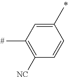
C1(C)=CC(C)=C([NC])C=C1
